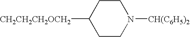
[CH2CH2CH2OCH2]C1CCN([CH(C6H5)2])CC1
